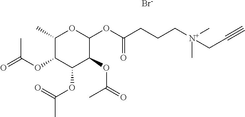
C1(C)C(OC(=O)C)C(OC(=O)C)C(OC(=O)C)C(OC(CCC[N+](CC#C)(C)C)=O)O1.[Br-]
